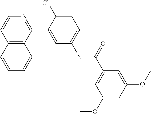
C12=C(C(C3=CC(NC(C4=CC(OC)=CC(OC)=C4)=O)=CC=C3Cl)=NC=C1)C=CC=C2
